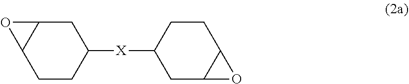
C1CC([X]C2CC3C(CC2)O3)CC2C1O2
